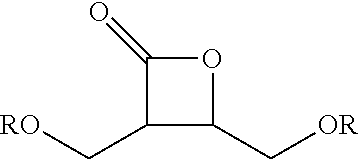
C1(=O)C(C[RO])C(C[OR])O1
